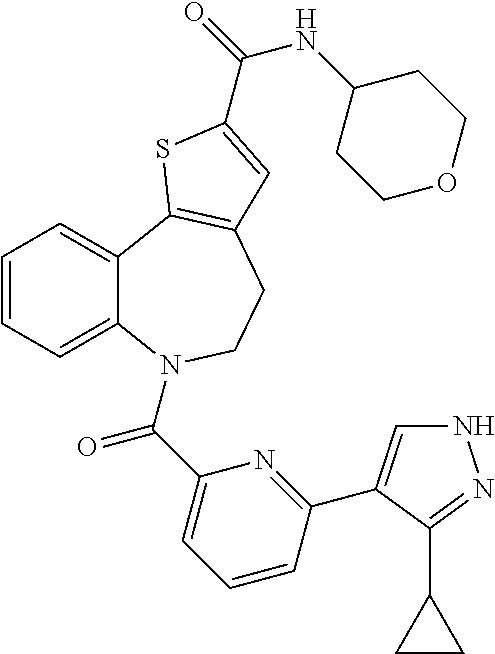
C1=CC=C2C(=C1)C1=C(CCN2C(C2=CC=CC(C3=CNN=C3C3CC3)=N2)=O)C=C(C(NC2CCOCC2)=O)S1
